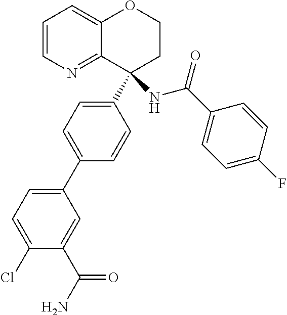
C1=CN=C2C(=C1)OCCC2(C1=CC=C(C2=CC=C(Cl)C(C(N)=O)=C2)C=C1)NC(C1=CC=C(F)C=C1)=O
